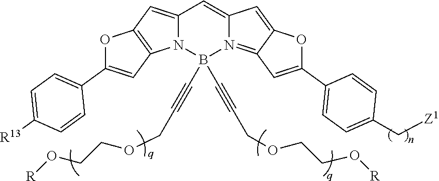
C12=CC3=C(N1B(C#CCOCCO[R])(C#CCOCCO[R])N1=C4C(=CC1=C2)OC(C1=CC=C(C[Z1])C=C1)=C4)C=C(C1=CC=C([R13])C=C1)O3
